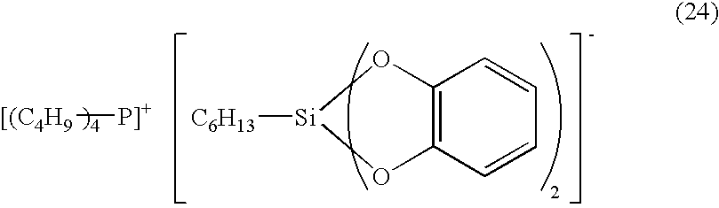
[[(C4H9][P]+].[)4].C12=C(C=CC=C1)O[Si]([C6H13])O2
